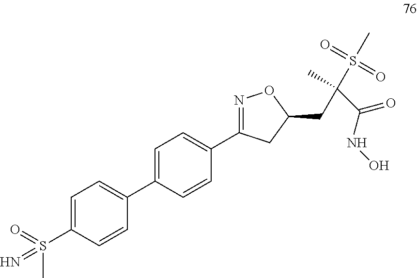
C1=CC(S(=O)(C)=N)=CC=C1C1=CC=C(C2=NOC(CC(C(NO)=O)(C)S(=O)(=O)C)C2)C=C1
